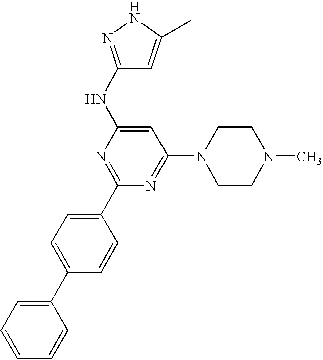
C1(NC2=CC(N3CCN(C)CC3)=NC(C3=CC=C(C4=CC=CC=C4)C=C3)=N2)=NNC(C)=C1.[H]
